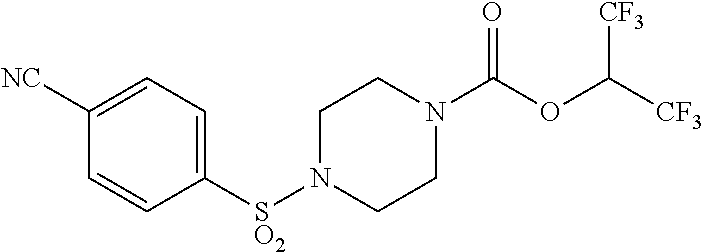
C1([NC])=CC=C([SO2]N2CCN(C(OC([CF3])[CF3])=O)CC2)C=C1
